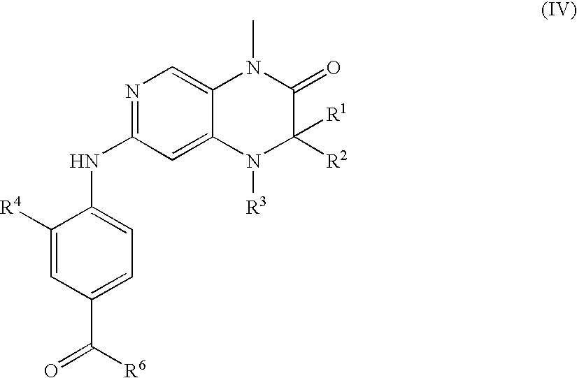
C1([R4])=CC(C([R6])=O)=CC=C1NC1=NC=C2C(=C1)N([R3])C([R2])([R1])C(=O)N2C
